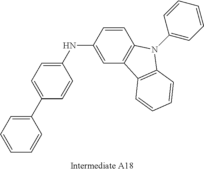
C1=CC(NC2=CC=C(C3=CC=CC=C3)C=C2)=CC2=C1N(C1=CC=CC=C1)C1=C2C=CC=C1
